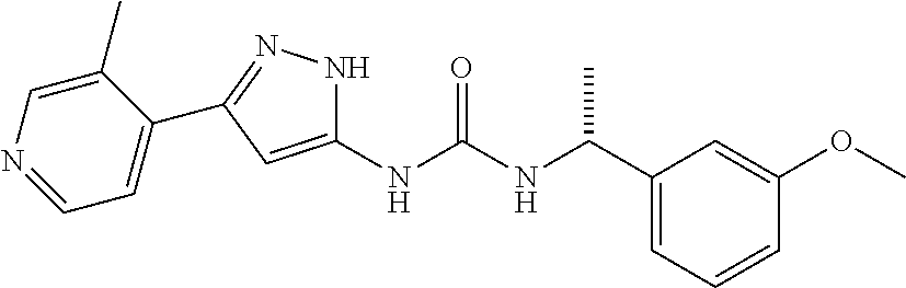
C1(NC(NC(C2=CC=CC(OC)=C2)C)=O)=CC(C2=CC=NC=C2C)=NN1
